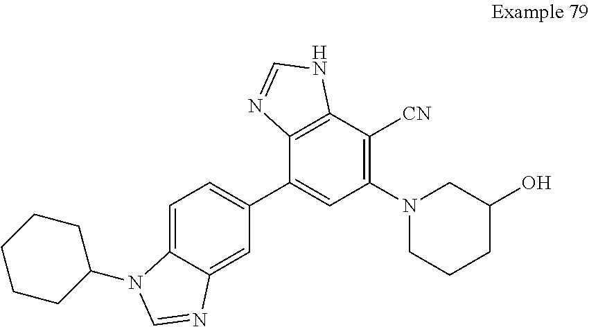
C12=C(C([CN])=C(N3CCCC(O)C3)C=C1C1=CC=C3C(=C1)N=CN3C1CCCCC1)NC=N2
